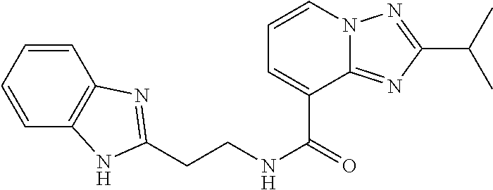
C1=CC=CC2=C1N=C(CCNC(=O)C1=CC=CN3C1=NC(C(C)C)=N3)N2
